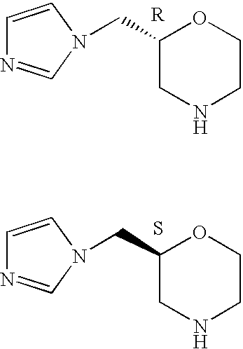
C1=CN(CC2CNCCO2)C=N1.[R].C1=CN(CC2CNCCO2)C=N1.S
